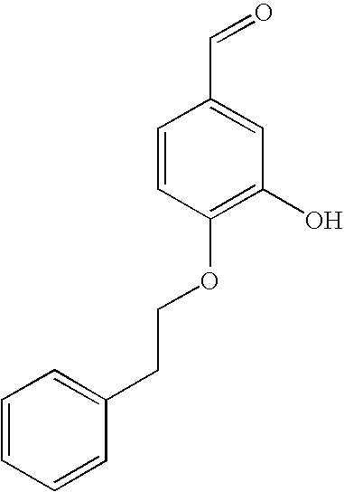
C1=CC(OCCC2=CC=CC=C2)=C(O)C=C1C=O
